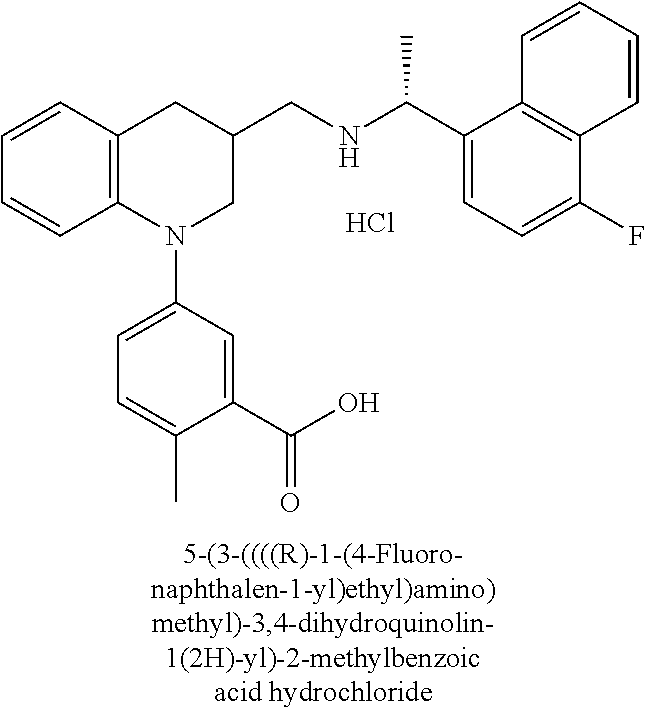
C1=CC2=C(C=C1)N(C1=CC=C(C)C(C(O)=O)=C1)CC(CNC(C1=CC=C(F)C3=C1C=CC=C3)C)C2.Cl
